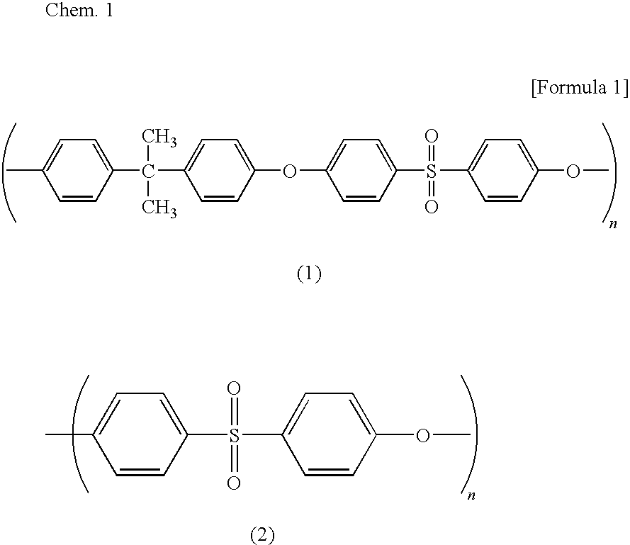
C1(C)=CC=C(S(=O)(=O)C2=CC=C(OC)C=C2)C=C1.C1=CC(C(C)(C)C2=CC=C(OC3=CC=C(S(=O)(=O)C4=CC=C(OC)C=C4)C=C3)C=C2)=CC=C1C
